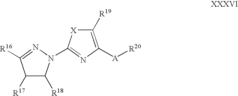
C1([R19])=C([A][R20])N=C(N2C([R18])C([R17])C([R16])=N2)[X]1
